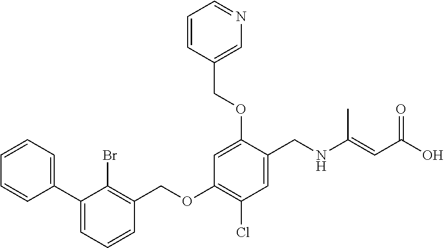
C1=CC=CC(C2=CC=CC(COC3=C(Cl)C=C(CNC(=CC(O)=O)C)C(OCC4=CN=CC=C4)=C3)=C2Br)=C1
